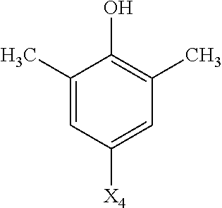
C1(C)=CC([X4])=CC(C)=C1O
